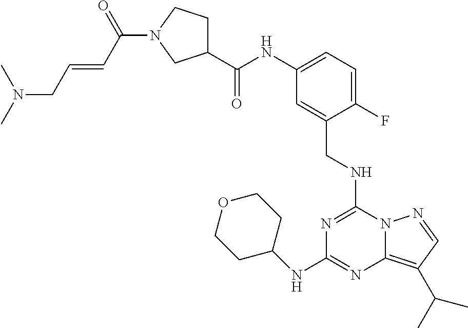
N(C1=NC(NC2CCOCC2)=NC2=C(C(C)C)C=NN12)CC1=CC(NC(C2CCN(C(C=CCN(C)C)=O)C2)=O)=CC=C1F
